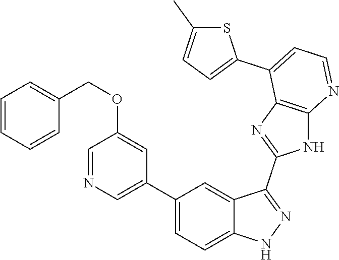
C1(C2=CC=C3C(=C2)C(C2=NC4=C(N2)N=CC=C4C2=CC=C(C)S2)=NN3)=CN=CC(OCC2=CC=CC=C2)=C1
